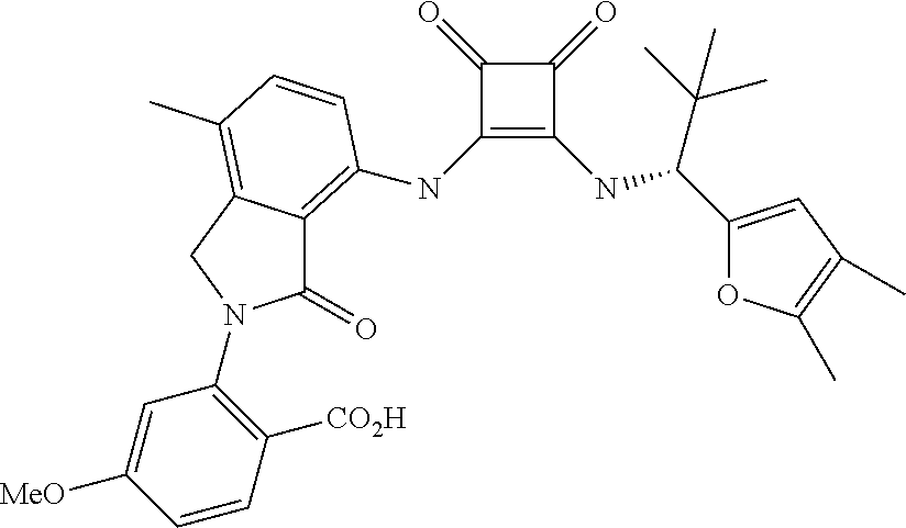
C1(NC2=C3C(=O)N(C4=C([CO2H])C=CC([MeO])=C4)CC3=C(C)C=C2)=C(NC(C2=CC(C)=C(C)O2)C(C)(C)C)C(=O)C1=O
